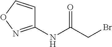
C1(NC(CBr)=O)=NOC=C1
